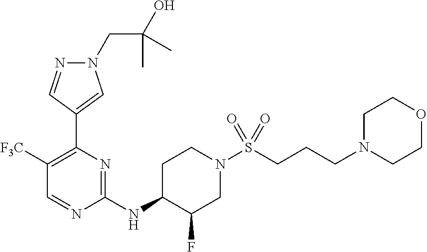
N1(CC(O)(C)C)N=CC(C2=C([F3C])C=NC(NC3C(F)CN(S(CCCN4CCOCC4)(=O)=O)CC3)=N2)=C1
